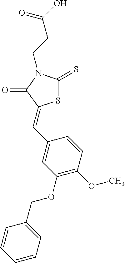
S1C(=S)N(CCC(O)=O)C(=O)C1=CC1=CC(OCC2=CC=CC=C2)=C(OC)C=C1
